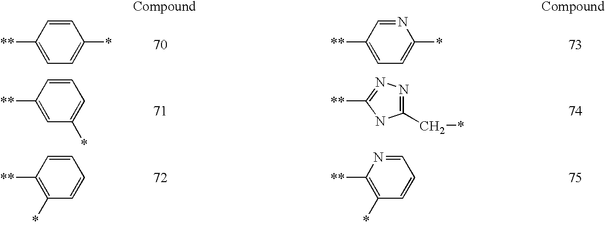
C1([**])=CC=C(*)C=C1.C1([**])=CC(*)=CC=C1.C1([**])=C(*)C=CC=C1.C1([**])=CC=C(*)N=C1.C1([**])=C(*)C=CC=N1.[**]C1=NN=C(C*)N1
